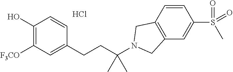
C1(O)=C([F3CO])C=C(CCC(N2CC3=C(C2)C=CC(S(=O)(=O)C)=C3)(C)C)C=C1.Cl
